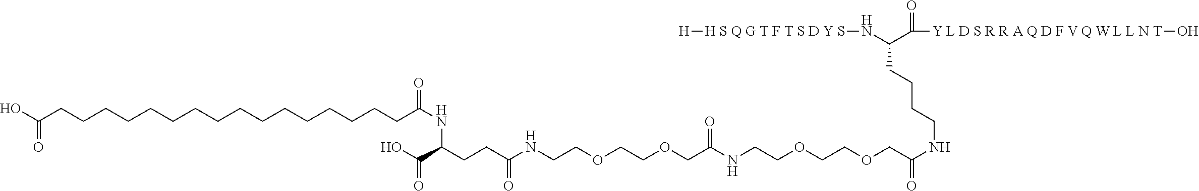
N(C(C([Y L D S R R A Q D F V Q W L L N T]O)=O)CCCCNC(COCCOCCNC(COCCOCCNC(CCC(C(O)=O)NC(CCCCCCCCCCCCCCCCC(O)=O)=O)=O)=O)=O)[H S Q G T F T S D Y S][H]
